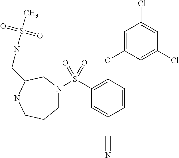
N1(S(C2=C(OC3=CC(Cl)=CC(Cl)=C3)C=CC(C#N)=C2)(=O)=O)CCCNC(CNS(C)(=O)=O)C1
